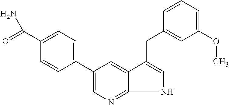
C1(C2=CN=C3C(=C2)C(CC2=CC(OC)=CC=C2)=CN3)=CC=C(C(=O)N)C=C1
